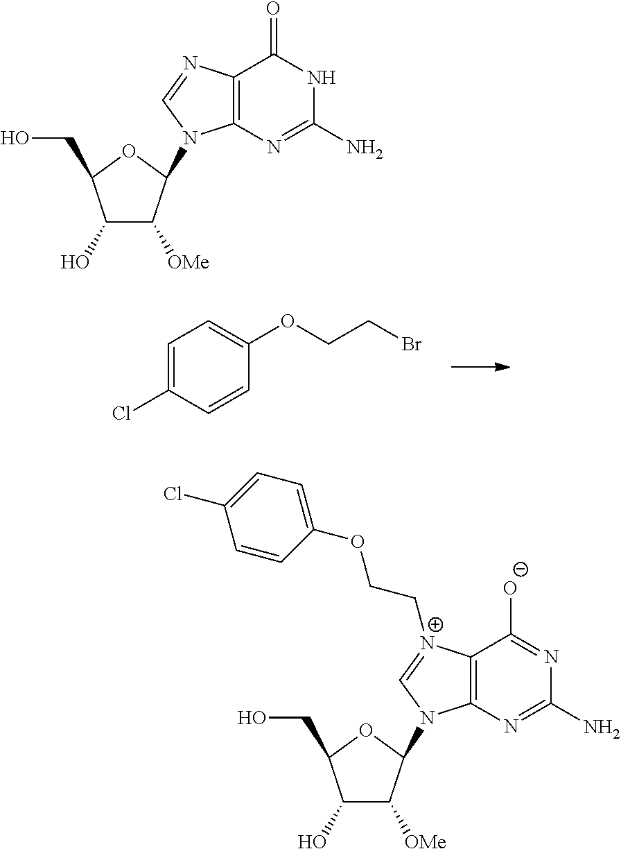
C1=C(Cl)C=CC(OCCBr)=C1.C1(O)C([OMe])C(N2C3=C(N=C2)C(=O)NC(N)=N3)OC1CO.C1(O)C([OMe])C(N2C3=C([N+](CCOC4=CC=C(Cl)C=C4)=C2)C([O-])=NC(N)=N3)OC1CO
